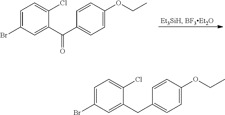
C1=C(Br)C=C(C(C2=CC=C(OCC)C=C2)=O)C(Cl)=C1.C1=C(Br)C=C(CC2=CC=C(OCC)C=C2)C(Cl)=C1
